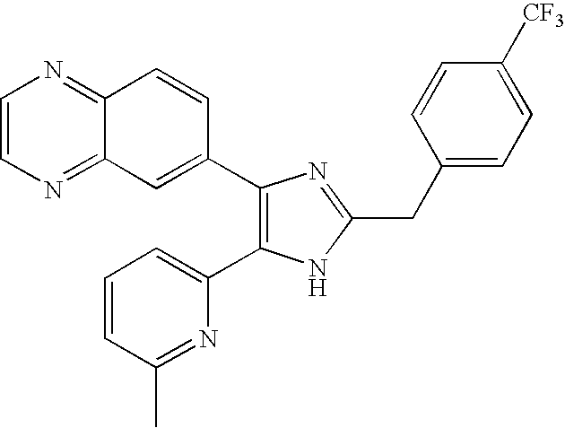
C1=CN=C2C(=N1)C=CC(C1=C(C3=CC=CC(C)=N3)NC(CC3=CC=C([CF3])C=C3)=N1)=C2
